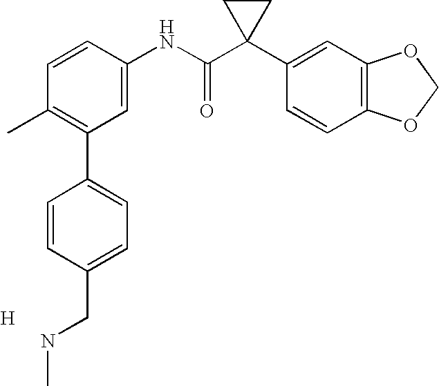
C1=CC(NC(C2(C3=CC4=C(C=C3)OCO4)CC2)=O)=CC(C2=CC=C(CNC)C=C2)=C1C.[H]
